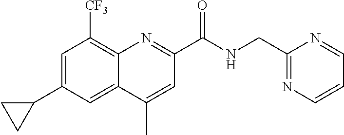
C1=C(C2CC2)C=C2C(=C1[CF3])N=C(C(NCC1=NC=CC=N1)=O)C=C2C
